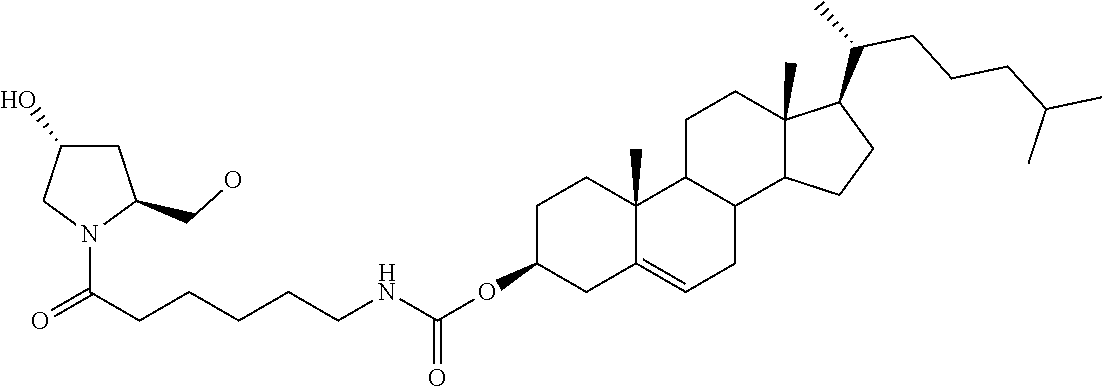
C1C(O)CN(C(CCCCCNC(OC2CCC3(C)C(=CCC4C3CCC3(C)C4CCC3C(C)CCCC(C)C)C2)=O)=O)C1CO
